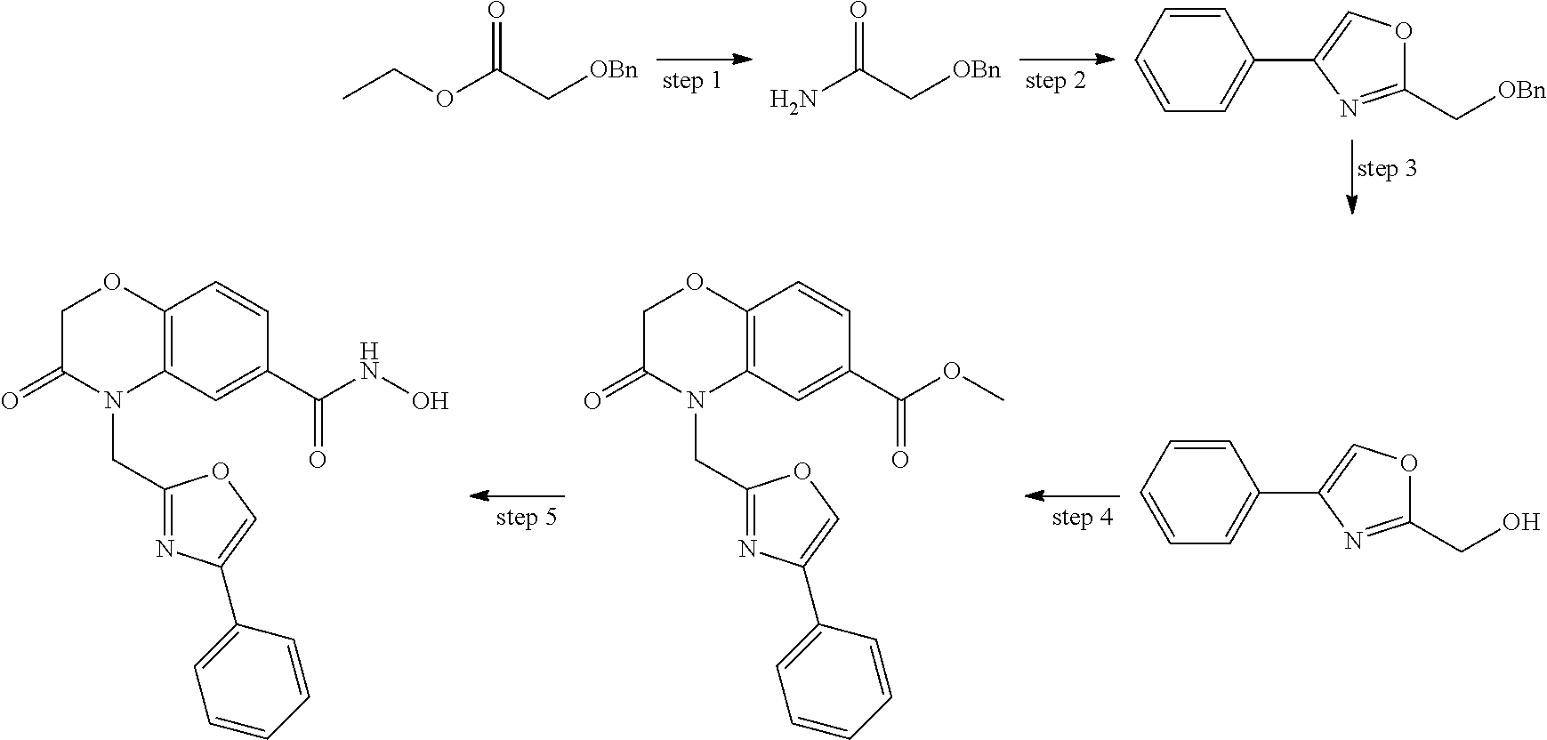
CCOC(C[OBn])=O.NC(C[OBn])=O.C1=CC=CC=C1C1=COC(C[OBn])=N1.C1=CC=CC=C1C1=COC(CO)=N1.C1C(=O)N(CC2=NC(C3=CC=CC=C3)=CO2)C2=C(O1)C=CC(C(=O)OC)=C2.C1C(=O)N(CC2=NC(C3=CC=CC=C3)=CO2)C2=C(O1)C=CC(C(=O)NO)=C2
